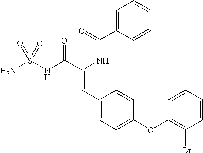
C(=O)(NC(C(NS(N)(=O)=O)=O)=CC1=CC=C(OC2=C(Br)C=CC=C2)C=C1)C1=CC=CC=C1
